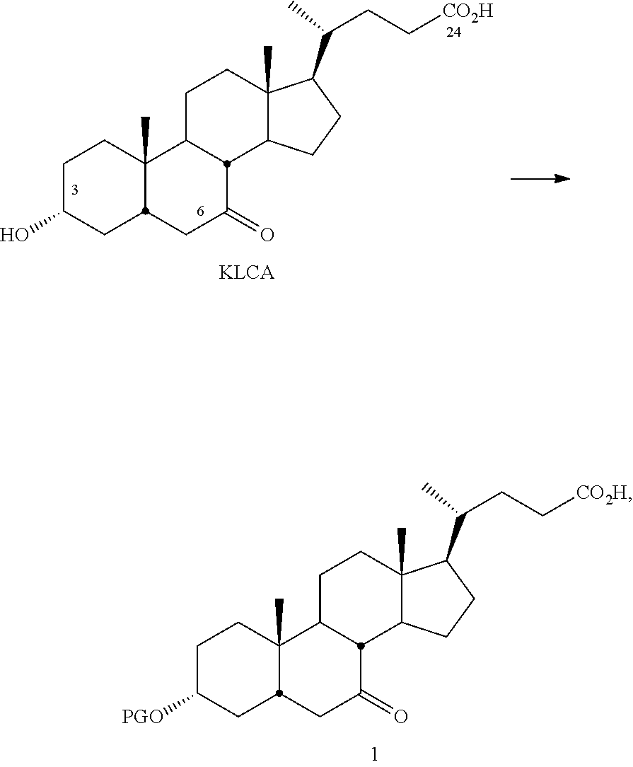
C1C([PGO])CC2C(C)(C1)C1CCC3(C)C(CCC3C(CC[CO2H])C)C1C(=O)C2.C1C(O)CC2C(C)(C1)C1CCC3(C)C(CCC3C(CC[CO2H])C)C1C(=O)C2
